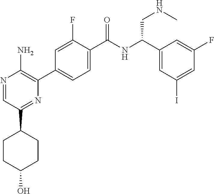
N1=CC(C2CCC(O)CC2)=NC(C2=CC=C(C(NC(C3=CC(I)=CC(F)=C3)CNC)=O)C(F)=C2)=C1N
